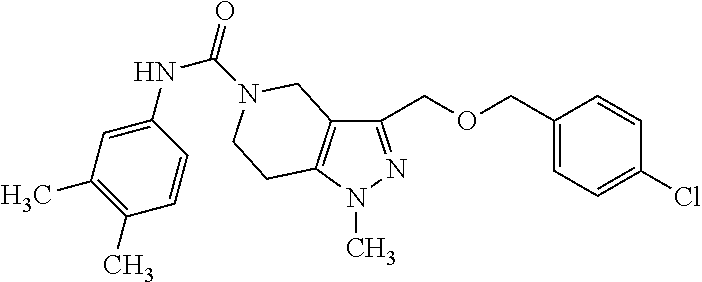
C1(COCC2=CC=C(Cl)C=C2)=NN(C)C2=C1CN(C(=O)NC1=CC(C)=C(C)C=C1)CC2
